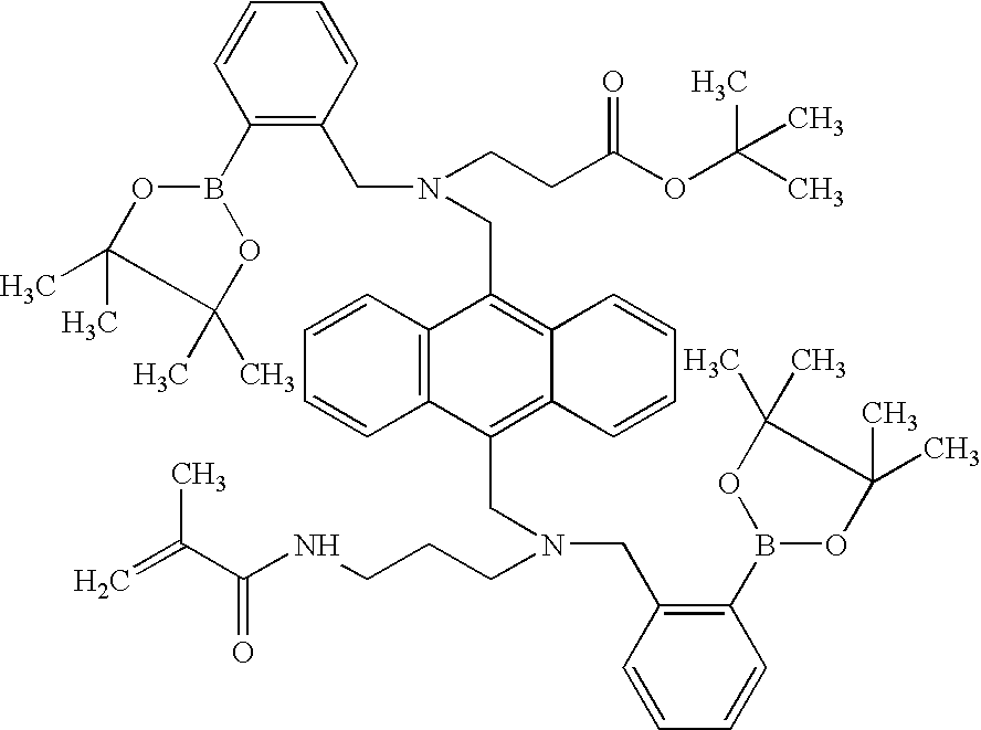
C1=CC2=C(C=C1)C(CN(CCC(OC(C)(C)C)=O)CC1=C(B3OC(C)(C)C(C)(C)O3)C=CC=C1)=C1C(=C2CN(CCCNC(C(=C)C)=O)CC2=C(B3OC(C)(C)C(C)(C)O3)C=CC=C2)C=CC=C1
